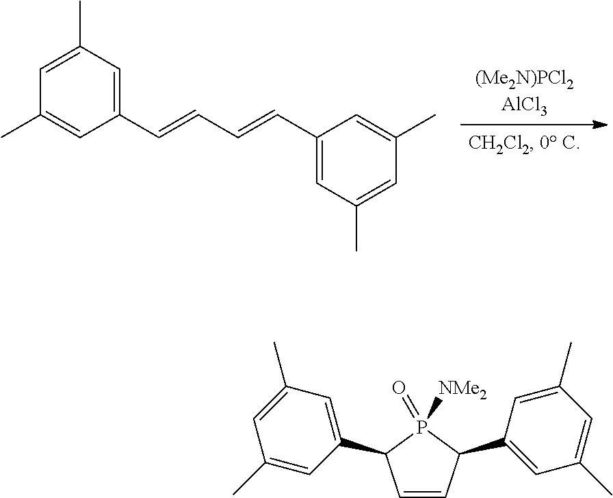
C1=C(C)C=C(C=CC=CC2=CC(C)=CC(C)=C2)C=C1C.C1=CC(C2=CC(C)=CC(C)=C2)P(=O)([NMe2])C1C1=CC(C)=CC(C)=C1
